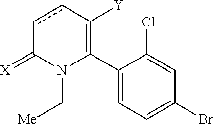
C1(C2=C([Y])ccC(=[X])N2C[Me])=CC=C(Br)C=C1Cl
